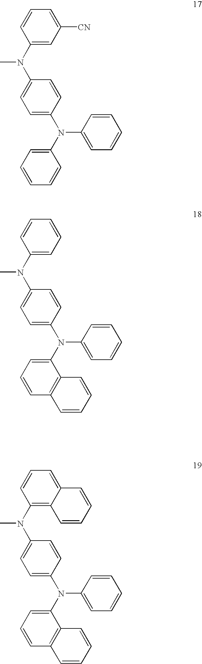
C1=C(N(C2=CC=C(N(C3=CC=CC=C3)C3=CC=CC=C3)C=C2)C)C=CC=C1[CN].C1=C(N(C2=CC=C(N(C3=CC=CC4=C3C=CC=C4)C3=CC=CC=C3)C=C2)C)C=CC=C1.C12=C(N(C3=CC=C(N(C4=CC=CC5=C4C=CC=C5)C4=CC=CC=C4)C=C3)C)C=CC=C1C=CC=C2
